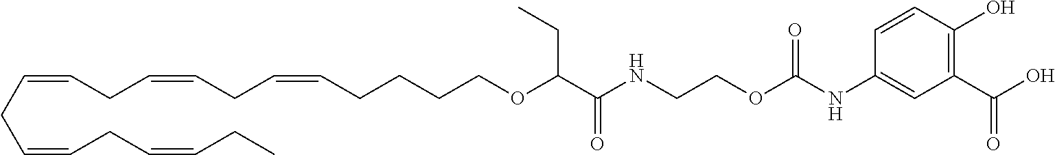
C(CC=CCC=CCC=CCCCCOC(C(=O)NCCOC(NC1=CC(C(O)=O)=C(O)C=C1)=O)CC)=CCC=CCC
